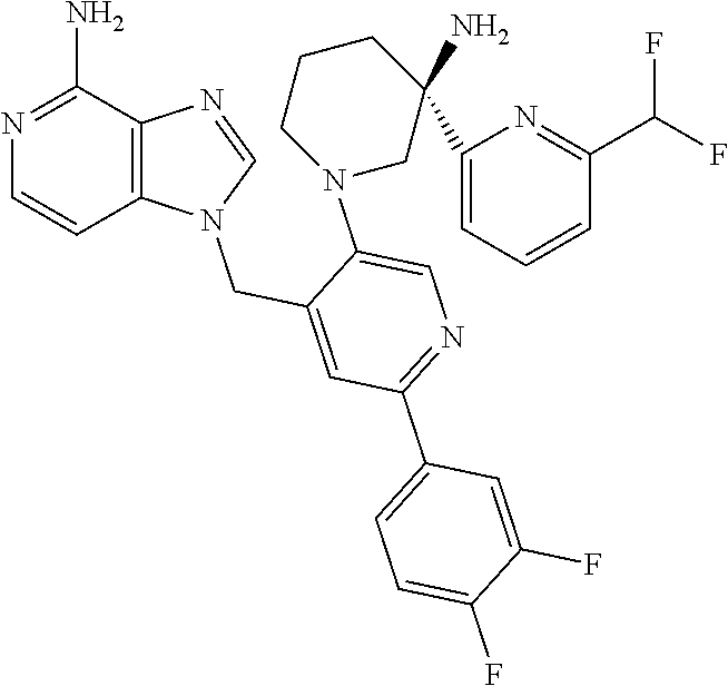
N1=C(N)C2=C(C=C1)N(CC1=CC(C3=CC=C(F)C(F)=C3)=NC=C1N1CC(N)(C3=CC=CC(C(F)F)=N3)CCC1)C=N2
